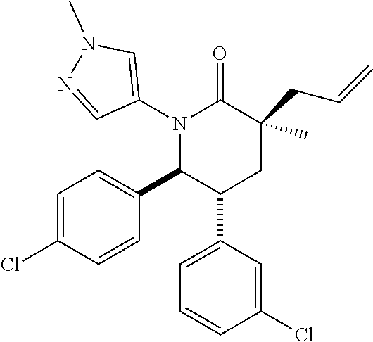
C1(N2C(C3=CC=C(Cl)C=C3)C(C3=CC=CC(Cl)=C3)CC(CC=C)(C)C2=O)=CN(C)N=C1
